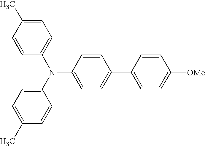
C1=CC(N(C2=CC=C(C)C=C2)C2=CC=C(C)C=C2)=CC=C1C1=CC=C([OMe])C=C1
